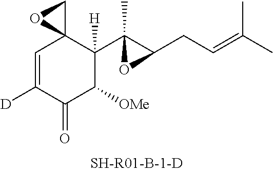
C1=C([D])C(=O)C([OMe])C(C2(C)C(CC=C(C)C)O2)([H])C12CO2
